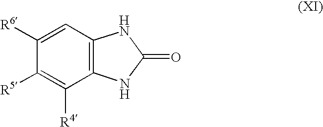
C1([R6])=CC2=C(C([R4])=C1[R5])NC(=O)N2
